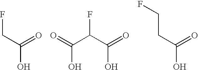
C(O)(CF)=O.C(O)(C(F)C(=O)O)=O.C(O)(CCF)=O
